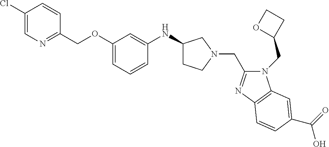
C1(Cl)=CN=C(COC2=CC=CC(NC3CCN(CC4=NC5=C(N4CC4CCO4)C=C(C(=O)O)C=C5)C3)=C2)C=C1
